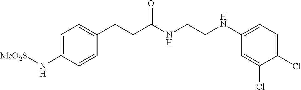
C1=C(N[MeO2S])C=CC(CCC(NCCNC2=CC=C(Cl)C(Cl)=C2)=O)=C1
